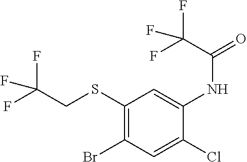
C1(SCC(F)(F)F)=C(Br)C=C(Cl)C(NC(=O)C(F)(F)F)=C1
